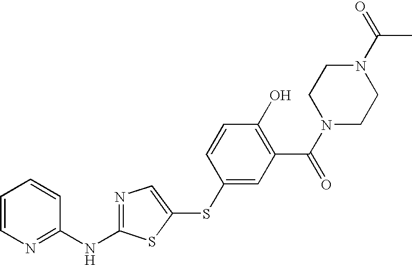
C1=CN=C(NC2=NC=C(SC3=CC(C(N4CCN(C(=O)C)CC4)=O)=C(O)C=C3)S2)C=C1
